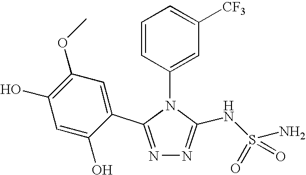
N1=C(C2=CC(OC)=C(O)C=C2O)N(C2=CC([CF3])=CC=C2)C(NS(N)(=O)=O)=N1
